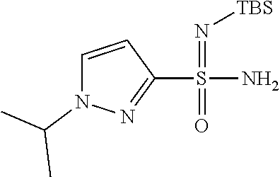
C1=CN(C(C)C)N=C1S(=O)(N)=N[TBS]
